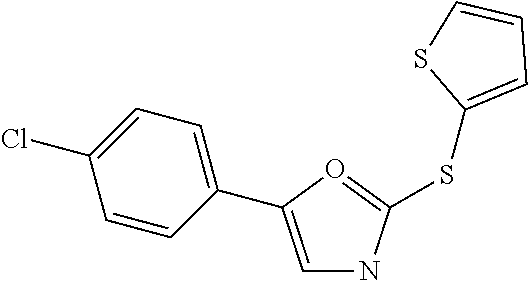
C1=C(C2=CNC(SC3=CC=CS3)=O2)C=CC(Cl)=C1
